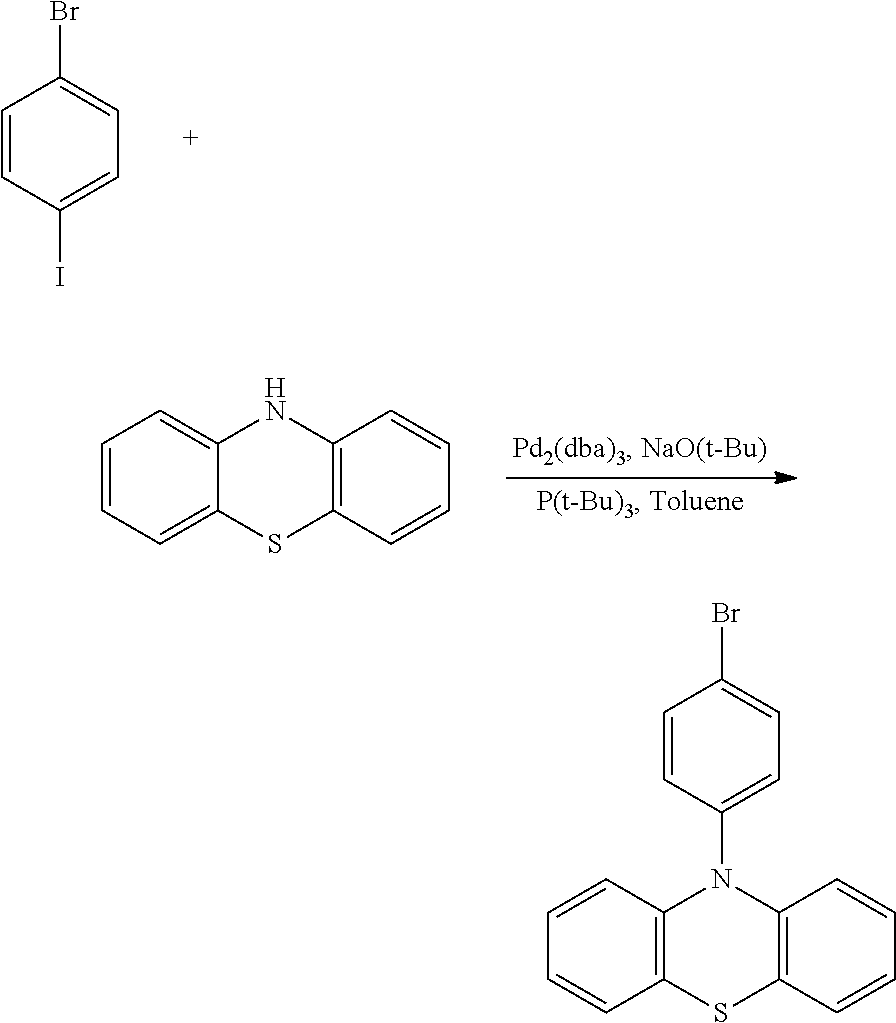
C1=CC=C2C(=C1)NC1=C(S2)C=CC=C1.C1=CC(I)=CC=C1Br.C1=CC2=C(C=C1)SC1=C(N2C2=CC=C(Br)C=C2)C=CC=C1
